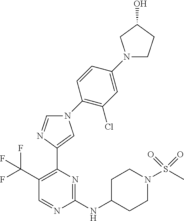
C1=NC(NC2CCN(S(C)(=O)=O)CC2)=NC(C2=CN(C3=C(Cl)C=C(N4CCC(O)C4)C=C3)C=N2)=C1C(F)(F)F
